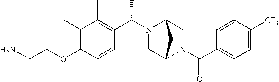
C(OC1=C(C)C(C)=C(C(N2CC3N(C(C4=CC=C([CF3])C=C4)=O)CC2C3)C)C=C1)CN
